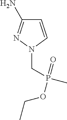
C1=CN(CP(C)(=O)OCC)N=C1N
